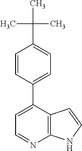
C1=NC2=C(C(C3=CC=C(C(C)(C)C)C=C3)=C1)C=CN2
